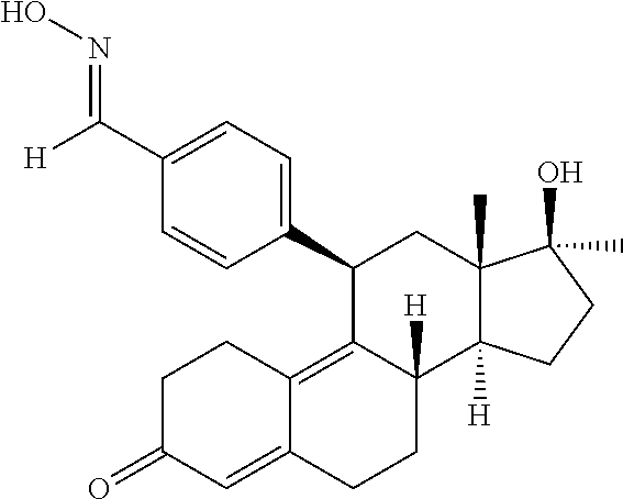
[H]C(C1=CC=C(C2C3=C4C(=CC(=O)CC4)CCC3([H])C3([H])C(C)(C2)C(O)(C)CC3)C=C1)=NO
